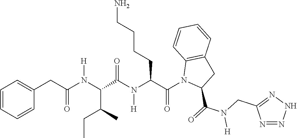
C1=CC=CC(CC(N(C(C(CC)C)C(N(C(C(N2C(C(=O)N(CC3=NNN=N3)[H])CC3=C2C=CC=C3)=O)CCCCN)[H])=O)[H])=O)=C1
